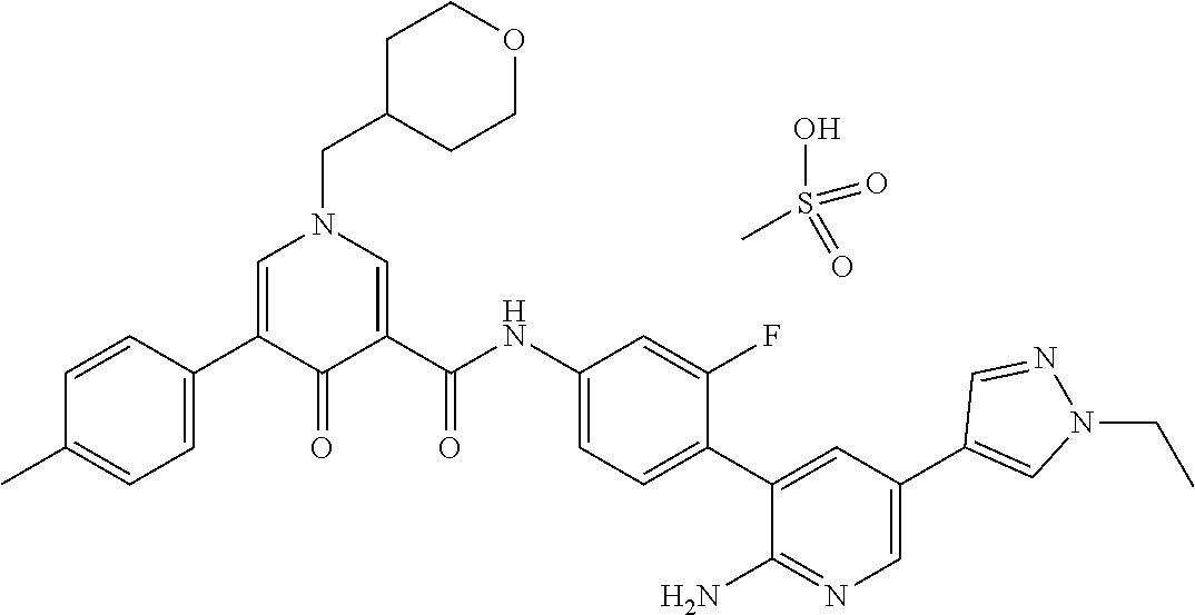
C1=CC(C2=CN(CC3CCOCC3)C=C(C(NC3=CC=C(C4=CC(C5=CN(CC)N=C5)=CN=C4N)C(F)=C3)=O)C2=O)=CC=C1C.OS(C)(=O)=O
